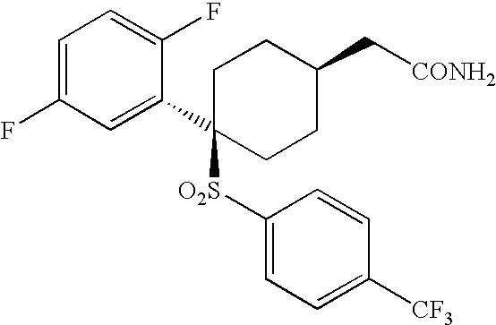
C1=C(F)C=C(C2([O2S]C3=CC=C([CF3])C=C3)CCC(C[CONH2])CC2)C(F)=C1
